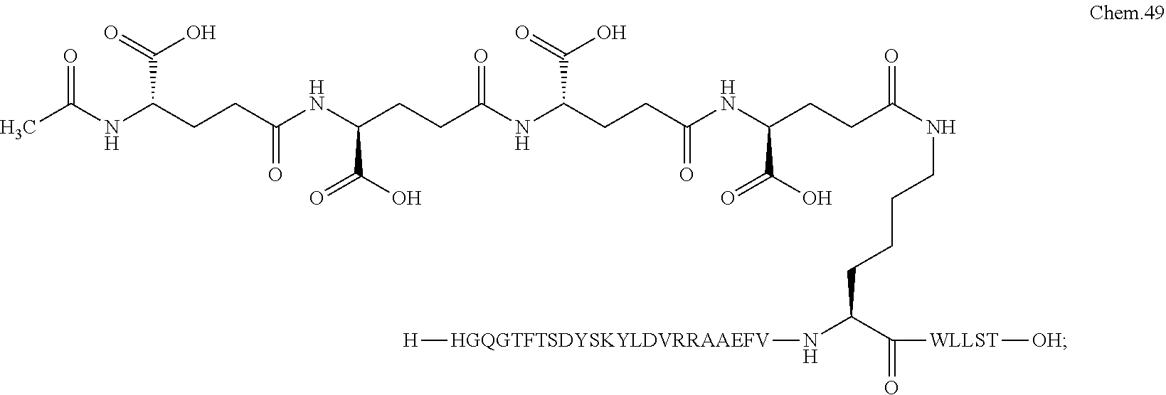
CC(NC(CCC(NC(CCC(NC(CCC(NC(CCC(NCCCCC(C([WLLST][OH])=O)N[HGQGTFTSDYSKYLDVRRAAEFV][H])=O)C(O)=O)=O)C(=O)O)=O)C(O)=O)=O)C(=O)O)=O
